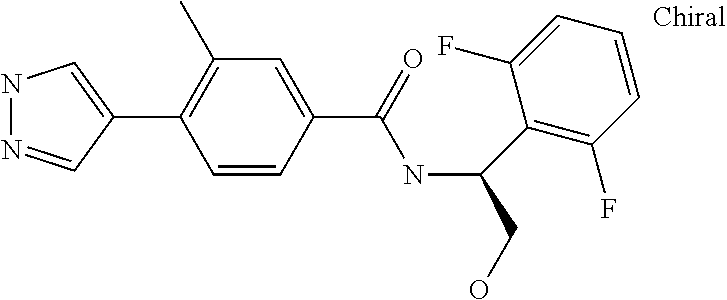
C1(C2=CNN=C2)=C(C)C=C(C(=O)NC(CO)C2=C(F)C=CC=C2F)C=C1
